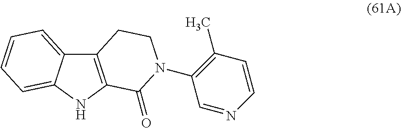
C12=C(NC3=CC=CC=C13)C(=O)N(C1=C(C)C=CN=C1)CC2
